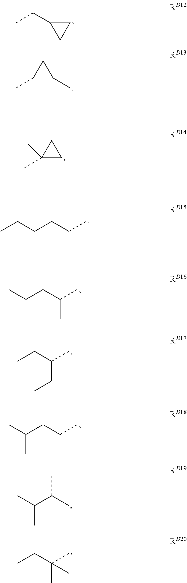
CC1(C)CC1.CCCCCC.CCCC(C)C.CCC(C)(C)C.CC(CCC)C.CC(C(C)C)C.CCC1CC1.CC1C(C)C1.CCC(C)CC
